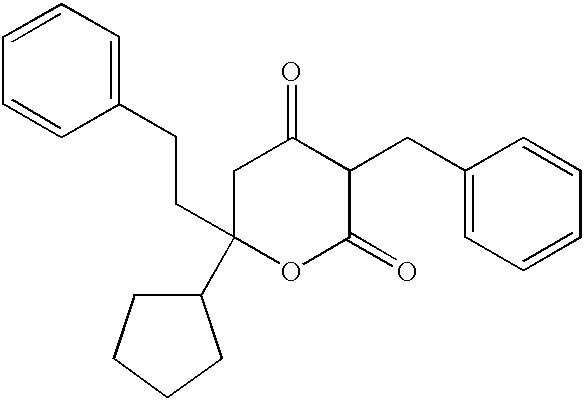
C1=CC=C(CCC2(C3CCCC3)CC(=O)C(CC3=CC=CC=C3)C(=O)O2)C=C1
